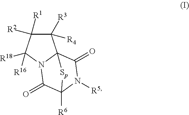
C1([R3])([R4])C([R2])([R1])C([R18])([R16])N2C13C(=O)N([R5])C([R6])(C2=O)[Sp]3
